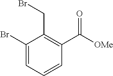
C1(Br)=CC=CC(C([OMe])=O)=C1CBr
